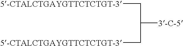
C([5-CTALCTGAYGTTCTCTGT-3])C([3-C-5])C[5-CTALCTGAYGTTCTCTGT-3]
